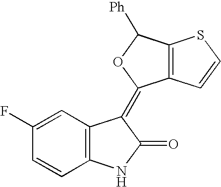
C1(F)=CC2=C(C=C1)NC(=O)C2=C1C2=C(C([Ph])O1)SC=C2
